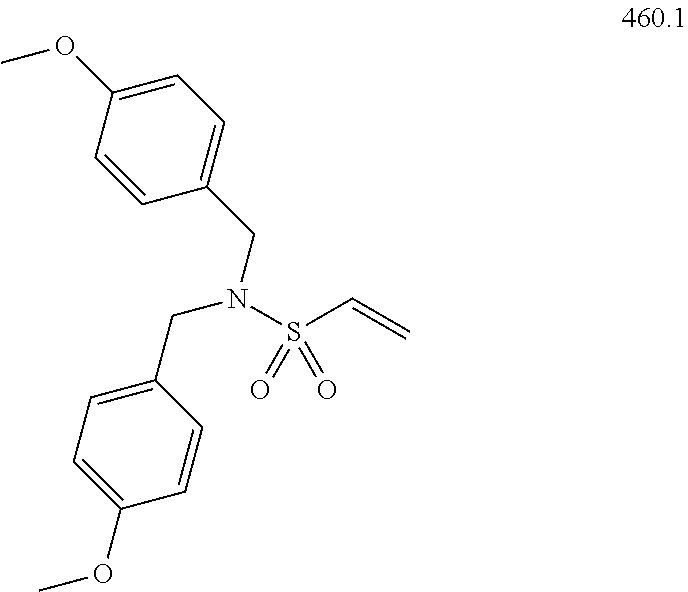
C1(CN(S(C=C)(=O)=O)CC2=CC=C(OC)C=C2)=CC=C(OC)C=C1
